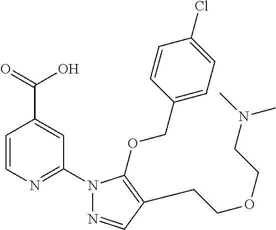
C1=CN=C(N2N=CC(CCOCCN(C)C)=C2OCC2=CC=C(Cl)C=C2)C=C1C(=O)O
